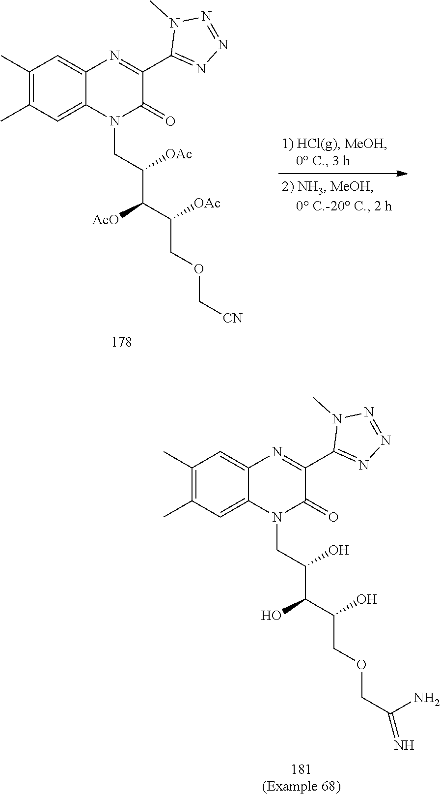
C(COC[CN])(C([AcO])C(CN1C(=O)C(C2=NN=NN2C)=NC2=CC(C)=C(C)C=C12)[OAc])[OAc].C(COCC(=N)N)(C(O)C(CN1C(=O)C(C2=NN=NN2C)=NC2=CC(C)=C(C)C=C12)O)O
